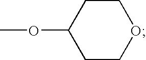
COC1CCOCC1
